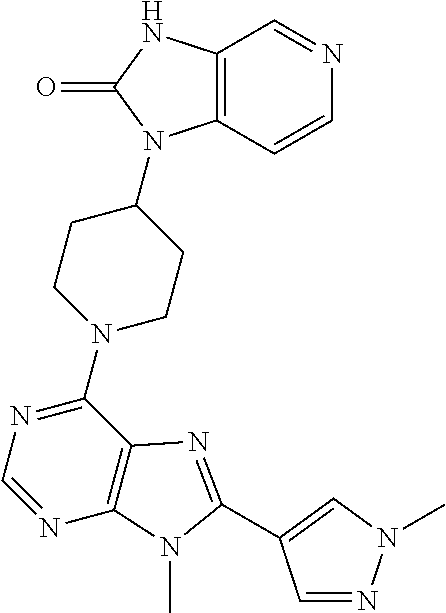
C12=C(C=CN=C1)N(C1CCN(C3=NC=NC4=C3N=C(C3=CN(C)N=C3)N4C)CC1)C(=O)N2
